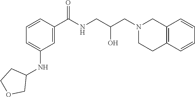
C1=CC(C(NCC(CN2CCC3=C(C2)C=CC=C3)O)=O)=CC(NC2CCOC2)=C1
